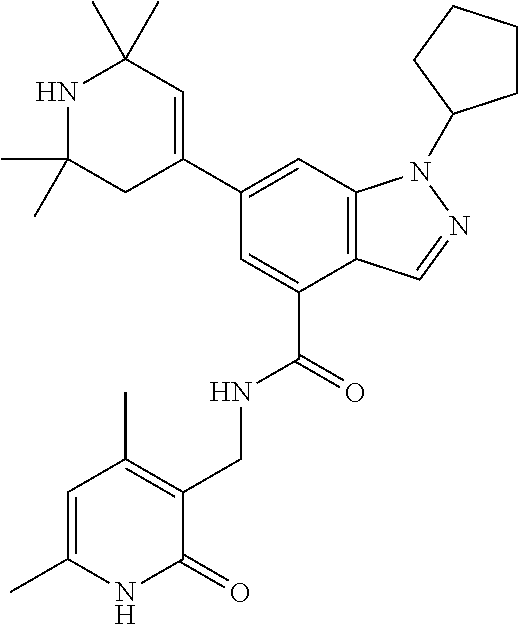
C1(C2=CC(C)(C)NC(C)(C)C2)=CC2=C(C(C(=O)NCC3=C(C)C=C(C)NC3=O)=C1)C=NN2C1CCCC1
